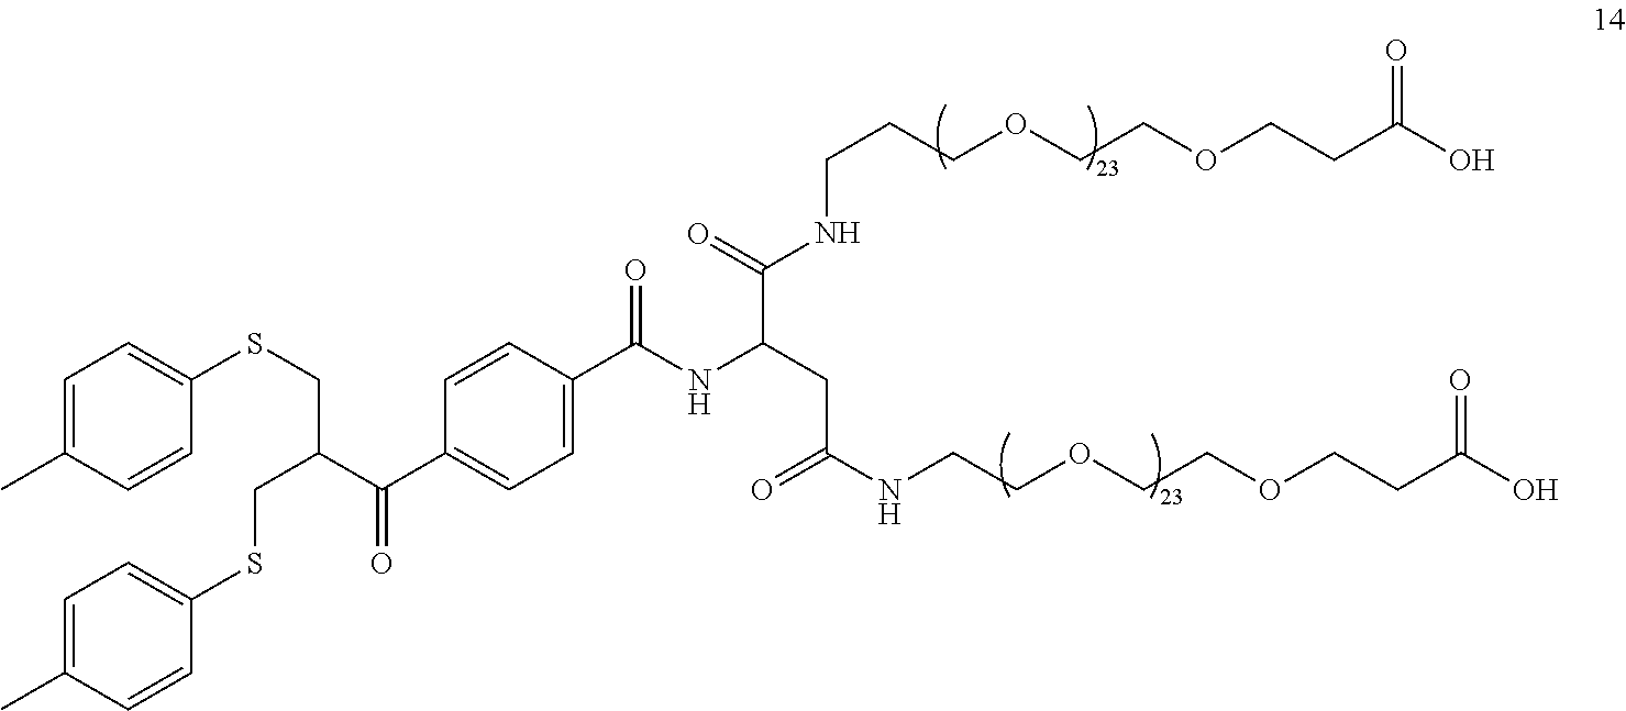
OC(CCOCCOCCNC(=O)CC(NC(C1=CC=C(C(C(CSC2=CC=C(C)C=C2)CSC2=CC=C(C)C=C2)=O)C=C1)=O)C(=O)NCCCOCCOCCC(O)=O)=O
